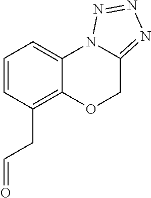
C1=CC(CC=O)=C2C(=C1)N1C(=NN=N1)CO2
